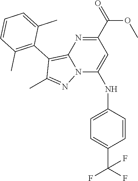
N12C(NC3=CC=C(C(F)(F)F)C=C3)=CC(C(=O)OC)=NC1=C(C1=C(C)C=CC=C1C)C(C)=N2
